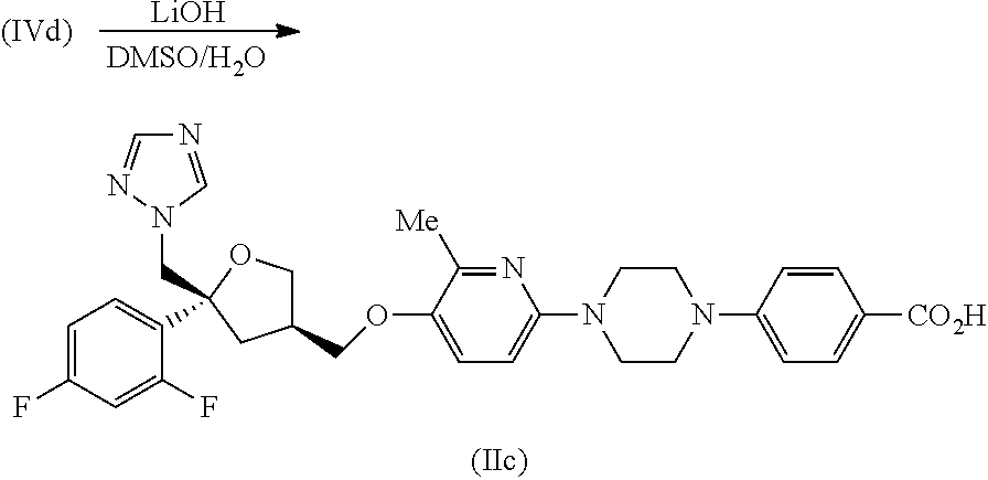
C1=C(F)C=C(F)C(C2(CN3C=NC=N3)OCC(COC3=CC=C(N4CCN(C5=CC=C([CO2H])C=C5)CC4)N=C3[Me])C2)=C1.[LiOH]
